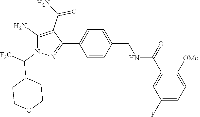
C1=C(C2=NN(C([F3C])C3CCOCC3)C(N)=C2C(N)=O)C=CC(CNC(C2=CC(F)=CC=C2[OMe])=O)=C1
